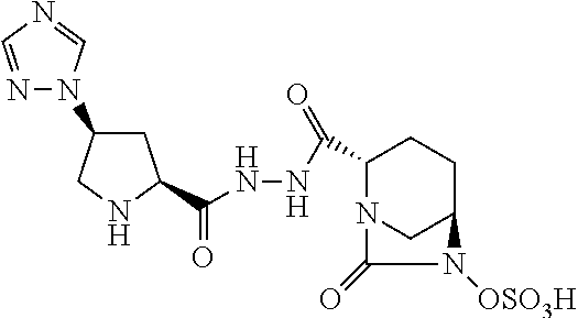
N1=CN=CN1C1CC(C(NNC(C2N3CC(CC2)N([OSO3H])C3=O)=O)=O)NC1
